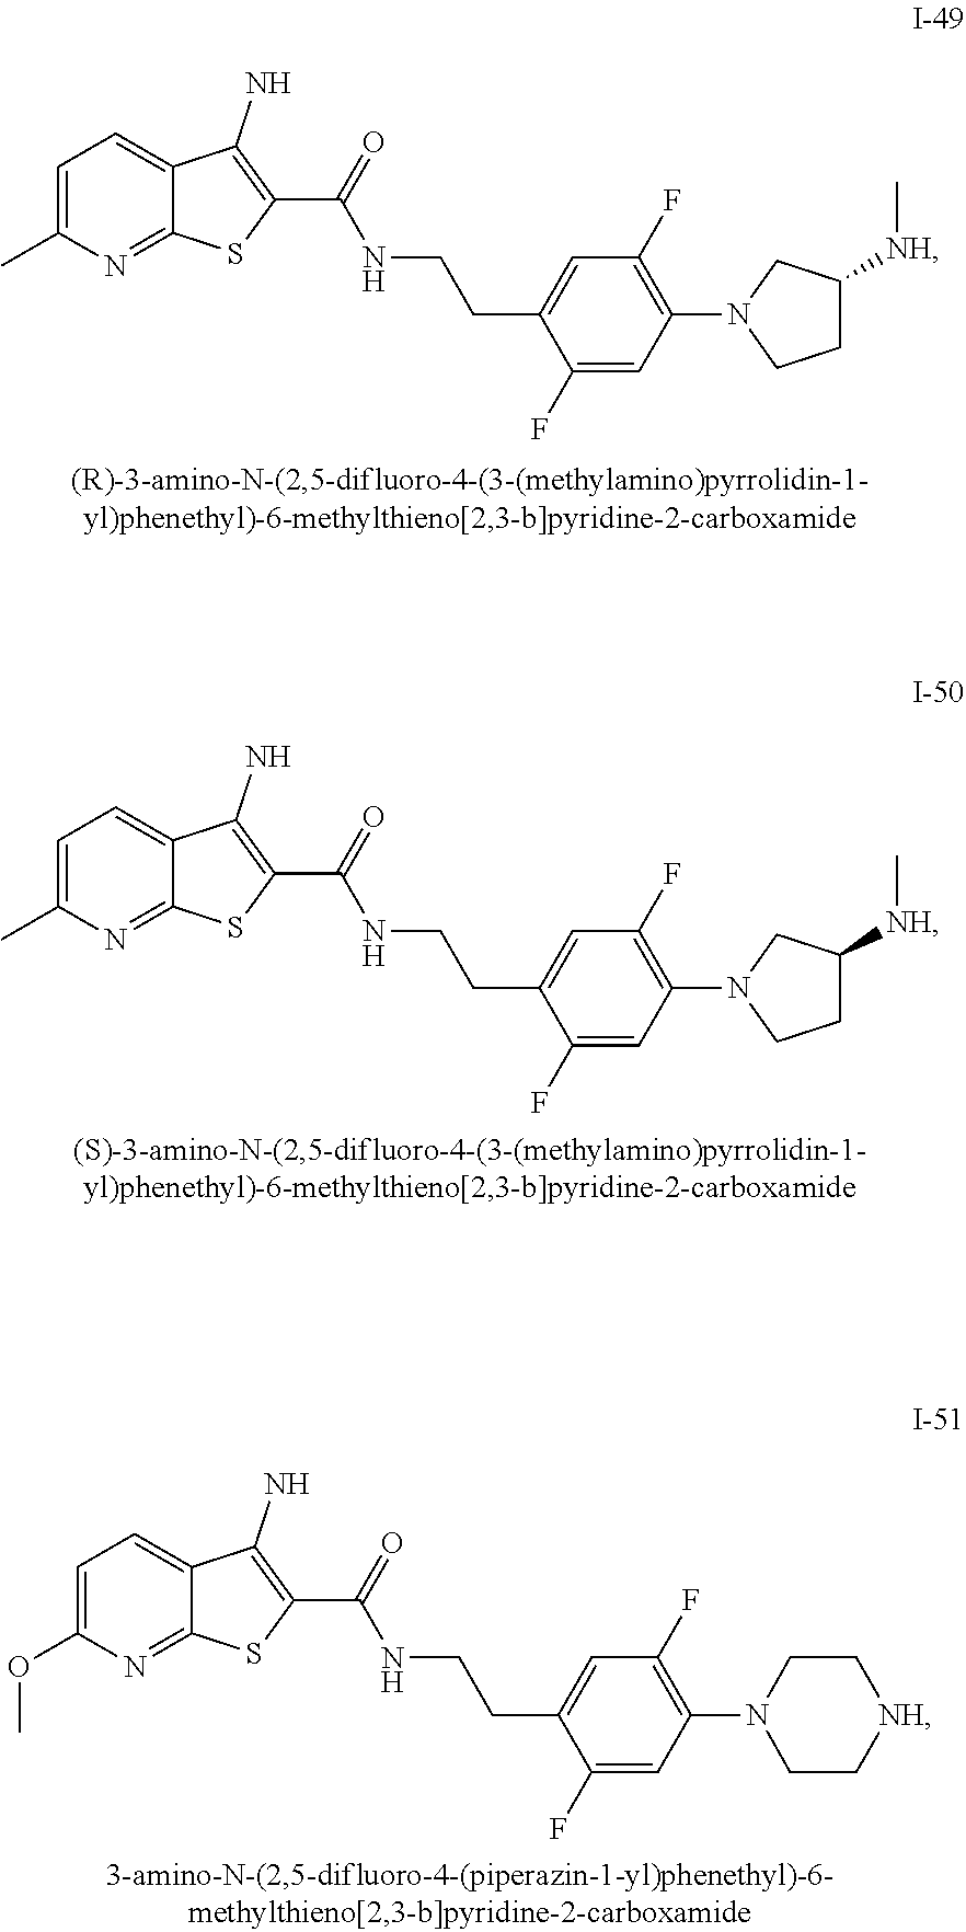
C1=C(C)N=C2C(=C1)C(N)=C(C(=O)NCCC1=CC(F)=C(N3CCC([NH]C)C3)C=C1F)S2.C1=C(C)N=C2C(=C1)C(N)=C(C(=O)NCCC1=CC(F)=C(N3CCC([NH]C)C3)C=C1F)S2.C1=C(OC)N=C2C(=C1)C(N)=C(C(=O)NCCC1=CC(F)=C(N3CC[NH]CC3)C=C1F)S2
